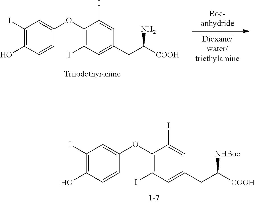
C1(I)=C(O)C=CC(OC2=C(I)C=C(CC([COOH])N)C=C2I)=C1.C1(I)=C(O)C=CC(OC2=C(I)C=C(CC([COOH])[NHBoc])C=C2I)=C1
